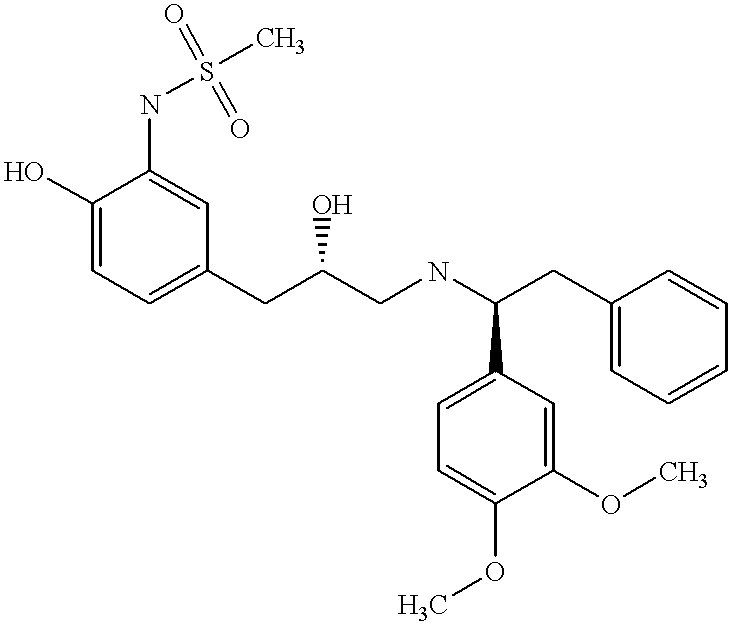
C1(O)=CC=C(CC(CNC(CC2=CC=CC=C2)C2=CC=C(OC)C(OC)=C2)O)C=C1NS(C)(=O)=O
